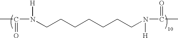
CC(N([H])CCCCCCCN(C(=O)C)[H])=O
